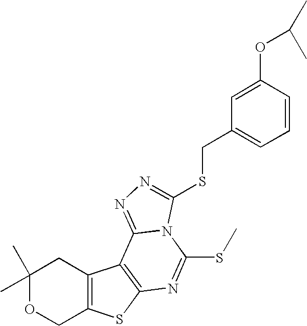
C1=CC(OC(C)C)=CC(CSC2=NN=C3C4=C(SC5=C4CC(C)(C)OC5)N=C(SC)N32)=C1
